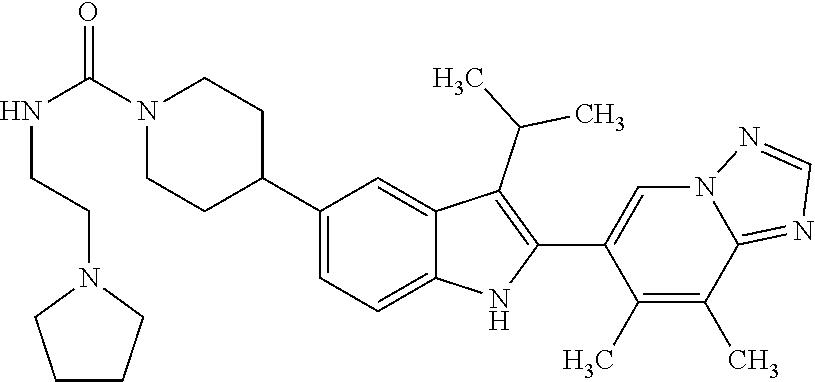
N1(C(NCCN2CCCC2)=O)CCC(C2=CC=C3C(=C2)C(C(C)C)=C(C2=CN4C(=NC=N4)C(C)=C2C)N3)CC1
